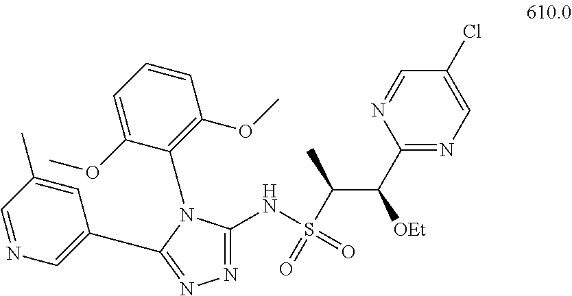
C1(C(C(S(=O)(NC2=NN=C(C3=CN=CC(C)=C3)N2C2=C(OC)C=CC=C2OC)=O)C)[OEt])=NC=C(Cl)C=N1
